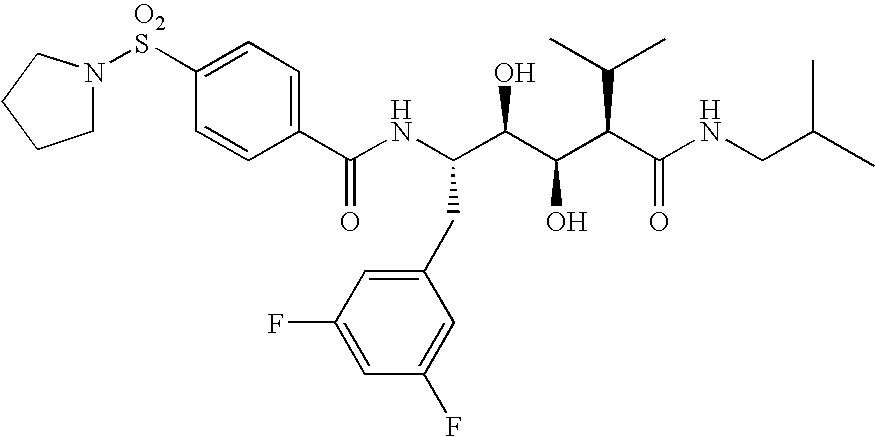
C1N([O2S]C2=CC=C(C(NC(C(C(C(C(NCC(C)C)=O)C(C)C)O)O)CC3=CC(F)=CC(F)=C3)=O)C=C2)CCC1
